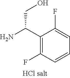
C1(C(N)CO)=C(F)C=CC=C1F
